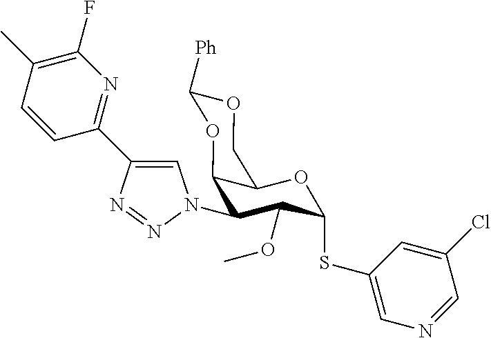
C1(N2C=C(C3=NC(F)=C(C)C=C3)N=N2)C(OC)C(SC2=CN=CC(Cl)=C2)OC2C1OC([Ph])OC2
